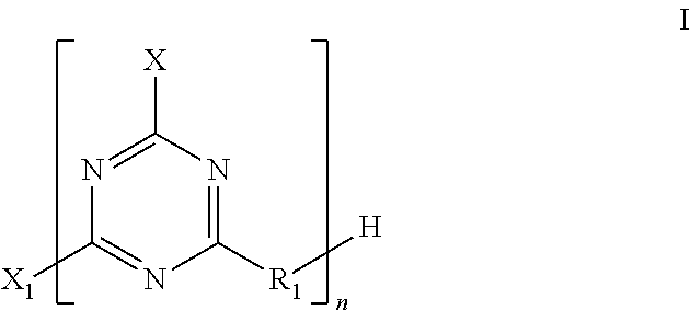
C1([X1])=NC([R1][H])=NC([X])=N1
